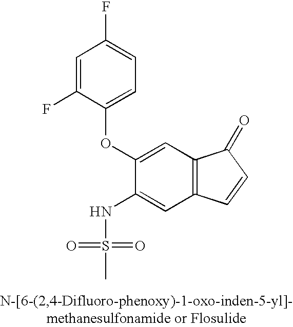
C12=C(C=C(OC3=CC=C(F)C=C3F)C(NS(C)(=O)=O)=C1)C(=O)C=C2
